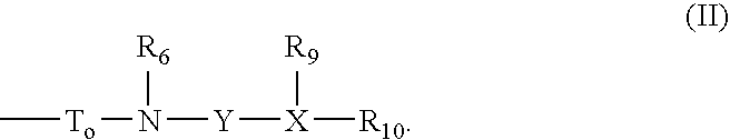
C[To]N([Y][X]([R10])[R9])[R6]
